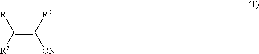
C([R1])(=C([R3])[CN])[R2]
